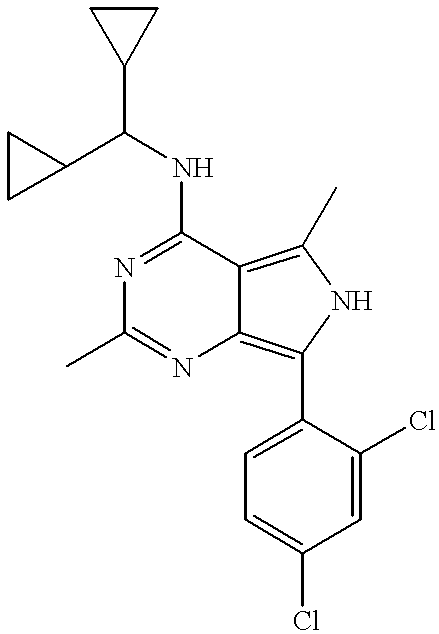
N1=C(NC(C2CC2)C2CC2)C2=C(C)NC(C3=CC=C(Cl)C=C3Cl)=C2N=C1C
